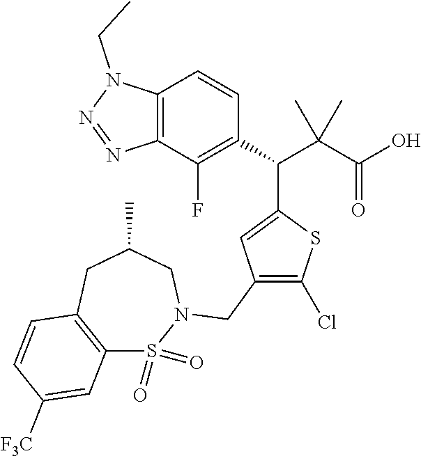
C12=C(C(F)=C(C(C(C(O)=O)(C)C)C3=CC(CN4S(=O)(=O)C5=C(CC(C)C4)C=CC([F3C])=C5)=C(Cl)S3)C=C1)N=NN2CC
